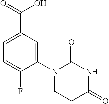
C1(N2CCC(=O)NC2=O)=CC(C(=O)O)=CC=C1F
